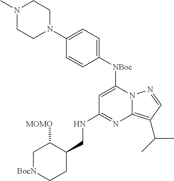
C1[BocN]CCC(CNC2=NC3=C(C(C)C)C=NN3C([NBoc]C3=CC=C(N4CCN(C)CC4)C=C3)=C2)C1[MOMO]
